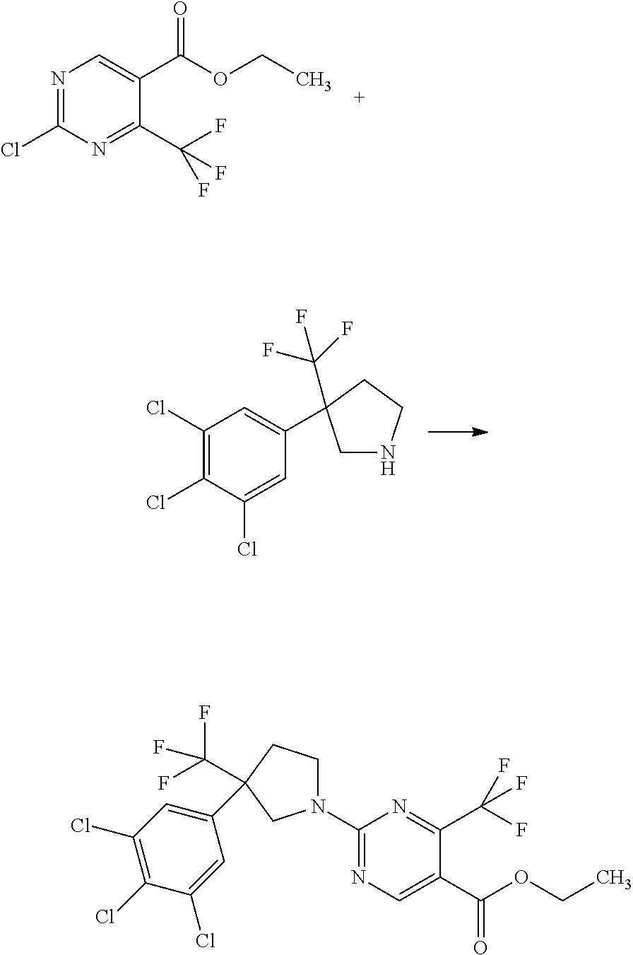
N1=C(Cl)N=C(C(F)(F)F)C(C(OCC)=O)=C1.C1(Cl)=C(Cl)C(Cl)=CC(C2(C(F)(F)F)CNCC2)=C1.C1(C2(C(F)(F)F)CCN(C3=NC=C(C(=O)OCC)C(C(F)(F)F)=N3)C2)=CC(Cl)=C(Cl)C(Cl)=C1
